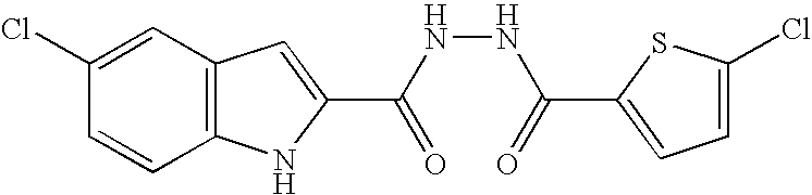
C12=C(C=C(Cl)C=C1)C=C(C(NNC(=O)C1=CC=C(Cl)S1)=O)N2
